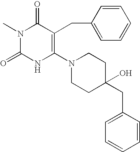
N1(C)C(=O)NC(N2CCC(CC3=CC=CC=C3)(O)CC2)=C(CC2=CC=CC=C2)C1=O
